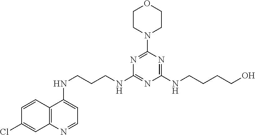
C12=C(N=CC=C1NCCCNC1=NC(NCCCCO)=NC(N3CCOCC3)=N1)C=C(Cl)C=C2
